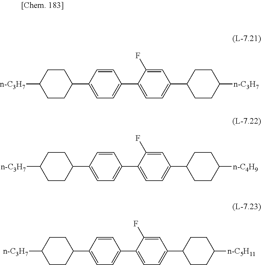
C1([n-C3H7])CCC(C2=CC=C(C3=CC=C(C4CCC([n-C3H7])CC4)C=C3F)C=C2)CC1.C1([n-C3H7])CCC(C2=CC=C(C3=CC=C(C4CCC([n-C4H9])CC4)C=C3F)C=C2)CC1.C1([n-C3H7])CCC(C2=CC=C(C3=CC=C(C4CCC([n-C5H11])CC4)C=C3F)C=C2)CC1
